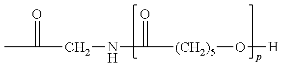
CC(=O)CNC(=O)[(CH2)5]O[H]
